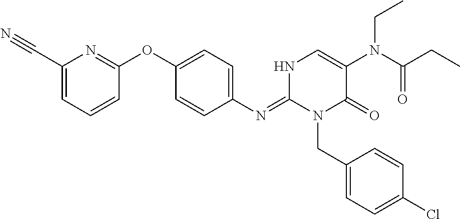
C1(OC2=NC(C#N)=CC=C2)=CC=C(N=C2N(CC3=CC=C(Cl)C=C3)C(=O)C(N(C(CC)=O)CC)=CN2)C=C1
